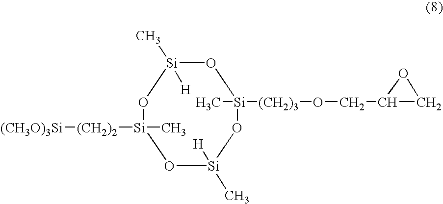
O1[Si](C)([(CH2)2][(CH3O)3Si])O[Si]([H])(C)O[Si](C)([(CH2)3]OCC2CO2)O[Si]1(C)[H]
